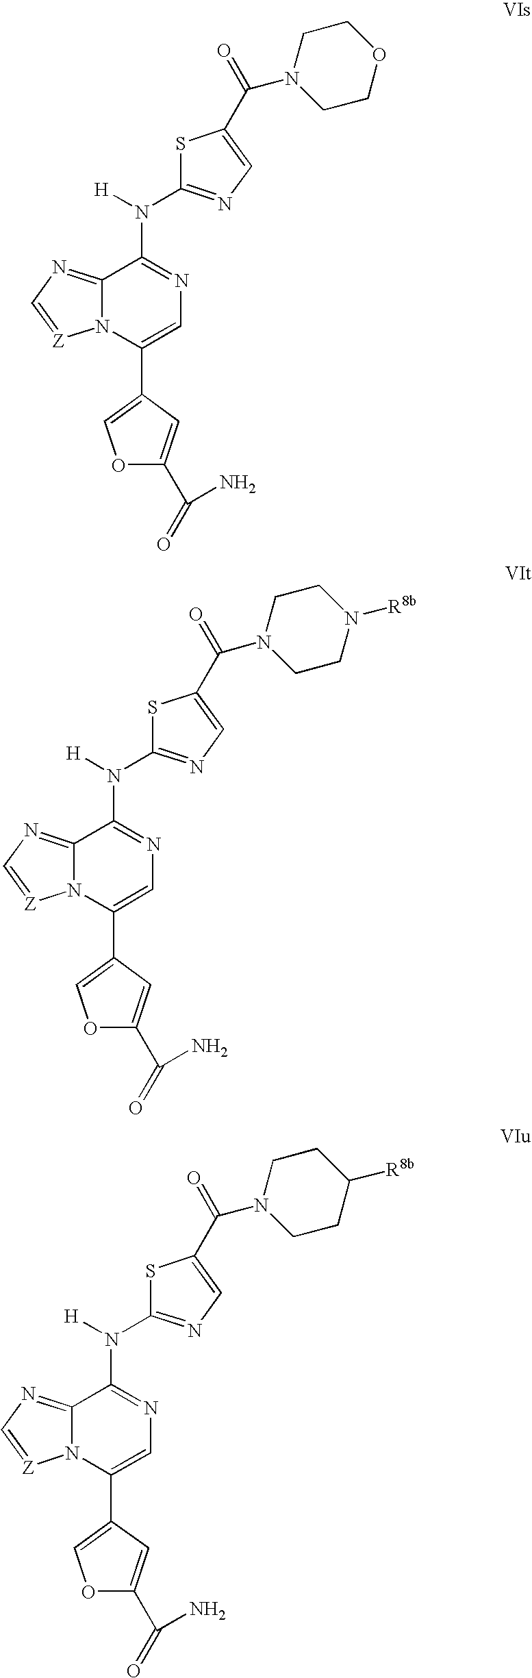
O1C(C(=O)N)=CC(C2=CN=C(N([H])C3=NC=C(C(=O)N4CCOCC4)S3)C3=NC=[Z]N32)=C1.O1C(C(=O)N)=CC(C2=CN=C(N([H])C3=NC=C(C(=O)N4CCN([R8b])CC4)S3)C3=NC=[Z]N32)=C1.O1C(C(=O)N)=CC(C2=CN=C(N([H])C3=NC=C(C(=O)N4CCC([R8b])CC4)S3)C3=NC=[Z]N32)=C1
